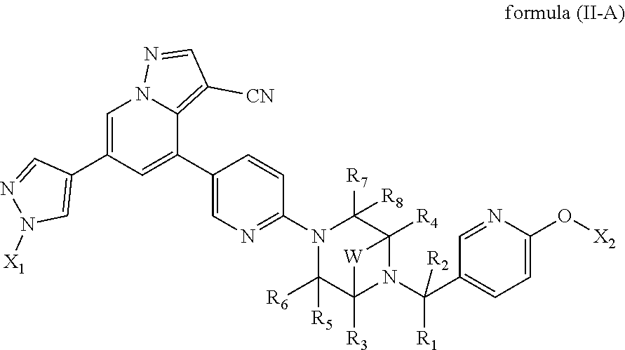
C1(C2=CC(C3=CN([X1])N=C3)=CN3C2=C([CN])C=N3)=CN=C(N2C([R6])([R5])C3([R3])N(C(C4=CC=C(O[X2])N=C4)([R1])[R2])C([R4])(C2([R7])[R8])[W]3)C=C1
